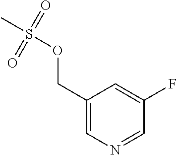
C1(COS(C)(=O)=O)=CN=CC(F)=C1
